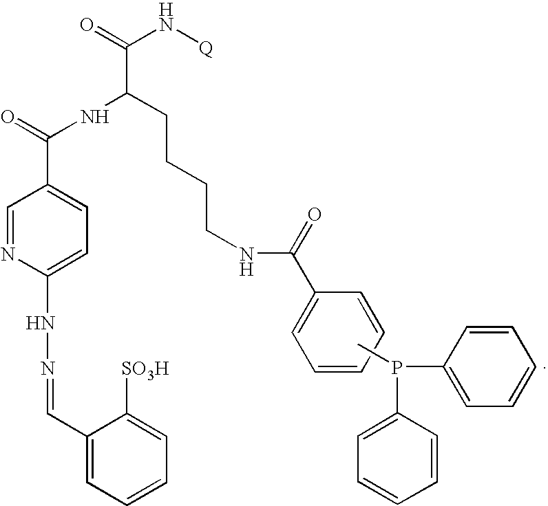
C1(C=NNC2=CC=C(C(=O)NC(CCCCNC(=O)C3=CC=CC=C3)C(=O)N[Q])C=N2)=CC=CC=C1[SO3H].CP(C1=CC=CC=C1)C1=CC=CC=C1
